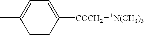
C1=C(C)C=CC([COCH2][+N(CH3)3])=C1
